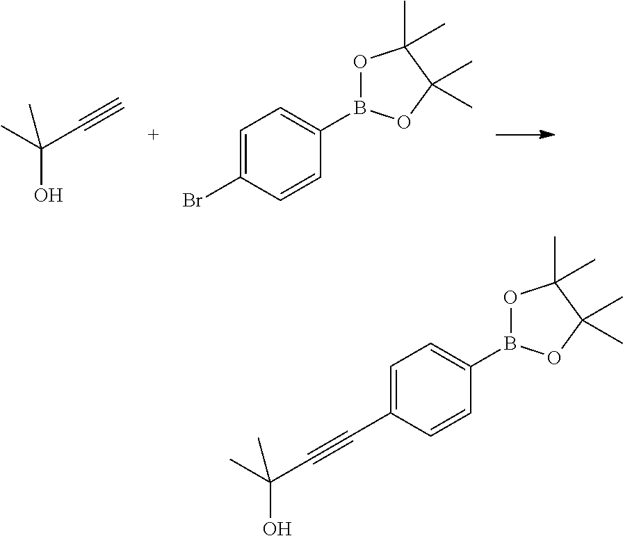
C(C#C)(C)(O)C.C1=C(Br)C=CC(B2OC(C)(C)C(C)(C)O2)=C1.C1=C(C#CC(C)(O)C)C=CC(B2OC(C)(C)C(C)(C)O2)=C1
